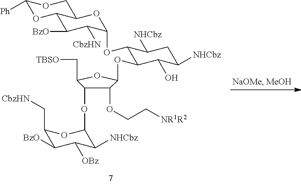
C1([Ph])OC2C([BzO])C([CbzHN])C(OC3C(OC4C(OCC[NR1R2])C(OC5C([NHCbz])C([OBz])C([BzO])C(C[CbzHN])O5)C(C[TBSO])O4)C(O)C([NHCbz])CC3[NHCbz])OC2CO1
